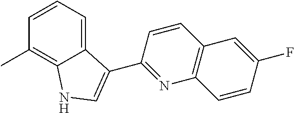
C12=CC=CC(C)=C1NC=C2C1=NC2=C(C=C1)C=C(F)C=C2
